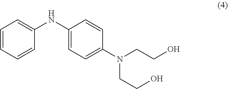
C1=CC=CC(NC2=CC=C(N(CCO)CCO)C=C2)=C1
